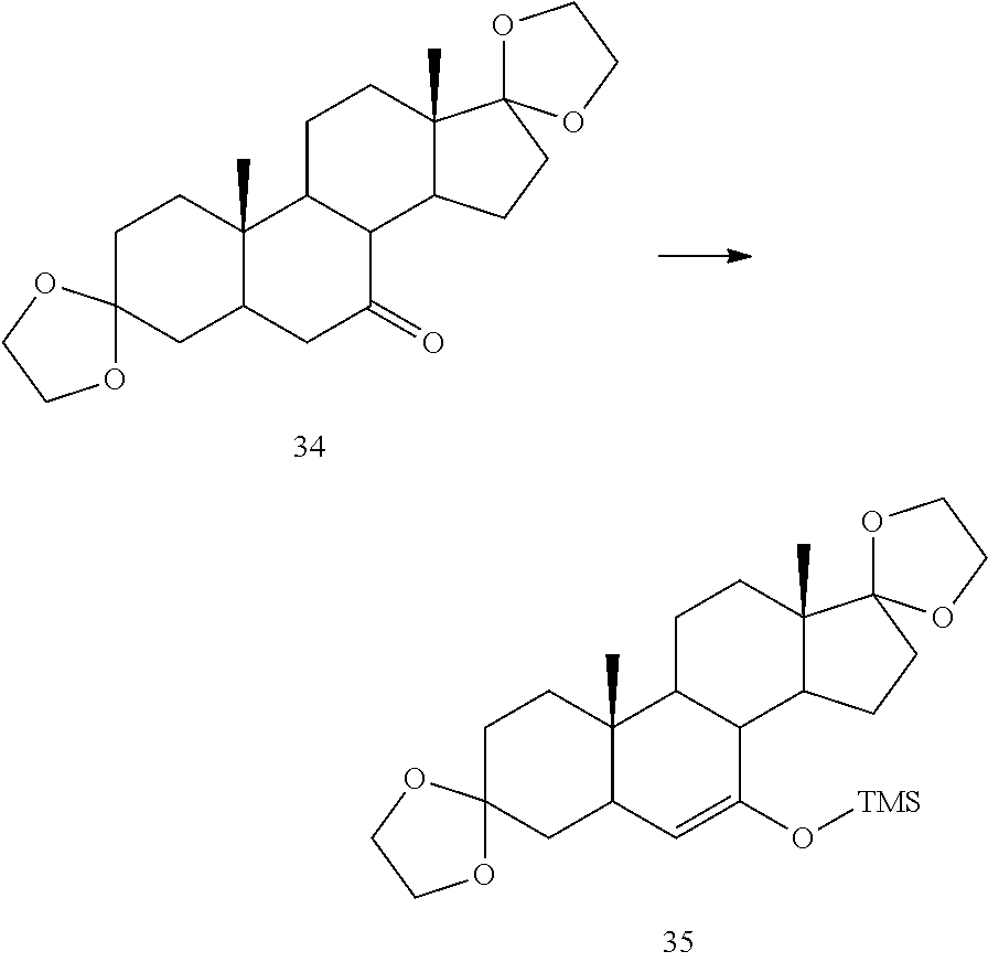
C1C2C(C)(CCC13OCCO3)C1C(C(O[TMS])=C2)C2C(C)(CC1)C1(CC2)OCCO1.C1C2C(C)(CCC13OCCO3)C1C(C(=O)C2)C2C(C)(CC1)C1(CC2)OCCO1
